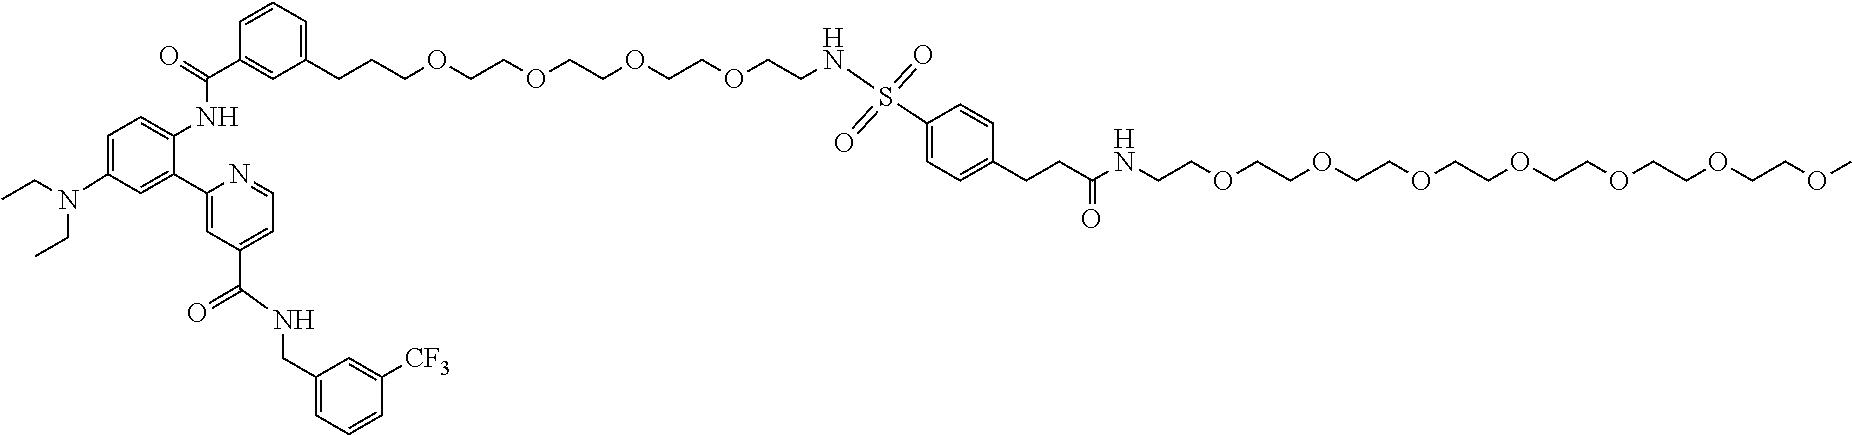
C1=C(N(CC)CC)C=C(C2=CC(C(=O)NCC3=CC=CC([CF3])=C3)=CC=N2)C(NC(=O)C2=CC(CCCOCCOCCOCCOCCNS(C3=CC=C(CCC(=O)NCCOCCOCCOCCOCCOCCOCCOC)C=C3)(=O)=O)=CC=C2)=C1
